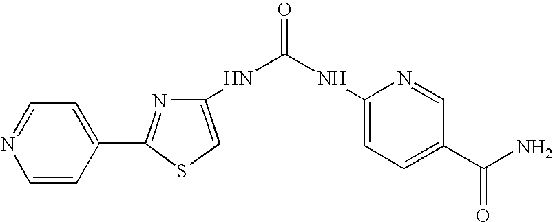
C1=NC=CC(C2=NC(NC(NC3=CC=C(C(N)=O)C=N3)=O)=CS2)=C1
